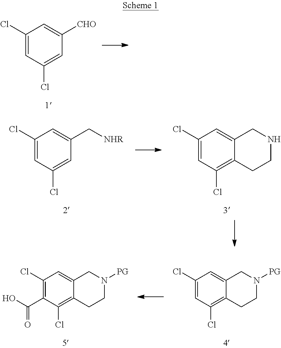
C1(Cl)=CC(Cl)=CC([CHO])=C1.C1(Cl)=CC(Cl)=CC(C[NHR])=C1.C1(Cl)=CC(Cl)=C2C(=C1)CNCC2.C1(Cl)=CC(Cl)=C2C(=C1)CN([PG])CC2.C1(Cl)=C(C(O)=O)C(Cl)=C2C(=C1)CN([PG])CC2
